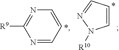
N1=CC=CN=C1[R9].C1=CC=NN1[R10]
